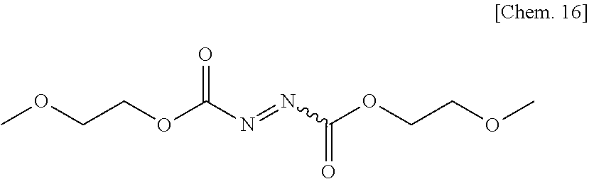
N(C(OCCOC)=O)=NC(OCCOC)=O
